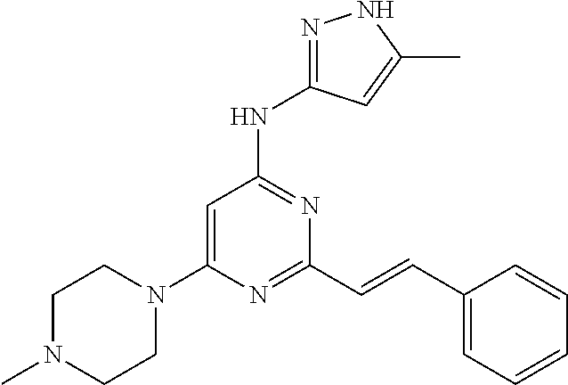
C1N(C)CCN(C2=CC(NC3=NNC(C)=C3)=NC(C=CC3=CC=CC=C3)=N2)C1
